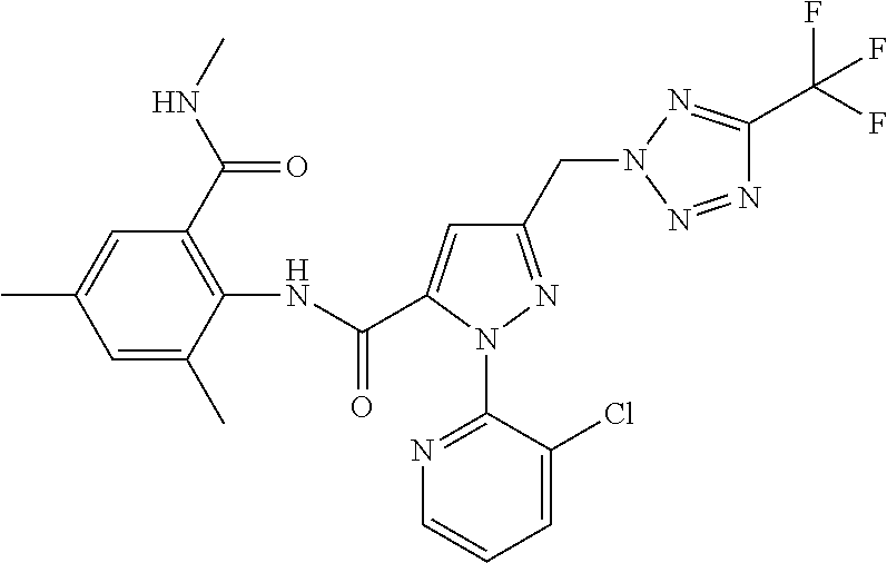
C(N1N=C(C(F)(F)F)N=N1)C1=NN(C2=NC=CC=C2Cl)C(C(NC2=C(C(NC)=O)C=C(C)C=C2C)=O)=C1
